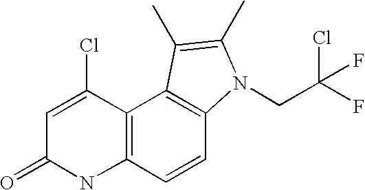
C1=C(Cl)C2=C(NC1=O)C=CC1=C2C(C)=C(C)N1CC(F)(Cl)F
